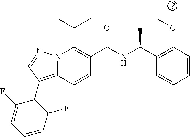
CC(C)C1=C(C(NC(C)C2=C(OC)C=CC=C2)=O)C=CC2=C(C3=C(F)C=CC=C3F)C(C)=NN12
